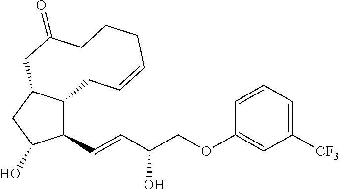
C1(C=CC(COC2=CC([CF3])=CC=C2)O)C2C(CC1O)CC(=O)CCCC=CC2
